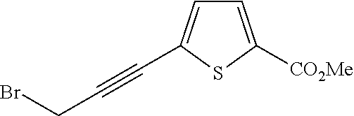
BrCC#CC1=CC=C([CO2Me])S1
